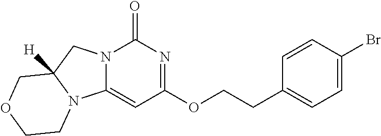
N12C(=CC(OCCC3=CC=C(Br)C=C3)=NC1=O)N1C([H])(C2)COCC1
